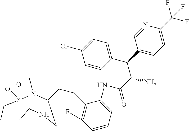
C(C(N)C(C1=CC=C(Cl)C=C1)C1=CC=C(C(F)(F)F)N=C1)(=O)NC1=CC=CC(F)=C1CCC1N2S(=O)(=O)CCCC(C2)NC1
